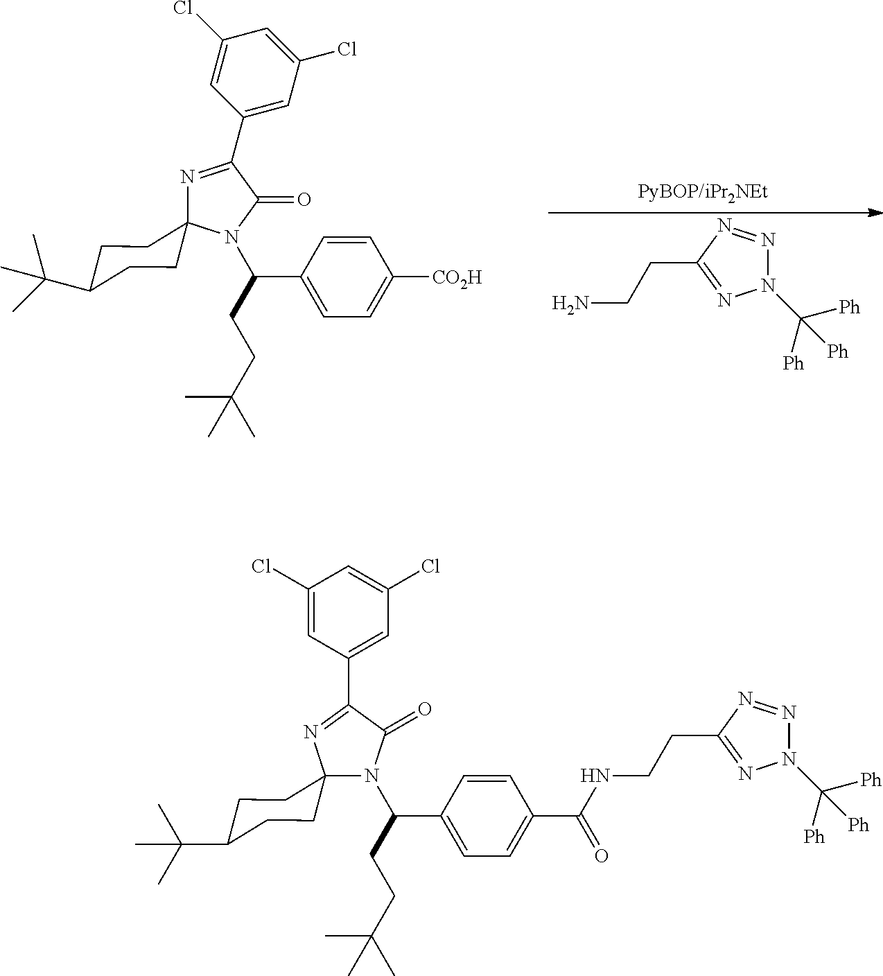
N1(C([Ph])([Ph])[Ph])N=NC(CCN)=N1.N1=C(C2=CC(Cl)=CC(Cl)=C2)C(=O)N(C(C2=CC=C([CO2H])C=C2)CCC(C)(C)C)C12CCC(C(C)(C)C)CC2.C1C(C(C)(C)C)CCC2(C1)N(C(C1=CC=C(C(NCCC3=NN(C([Ph])([Ph])[Ph])N=N3)=O)C=C1)CCC(C)(C)C)C(=O)C(C1=CC(Cl)=CC(Cl)=C1)=N2
